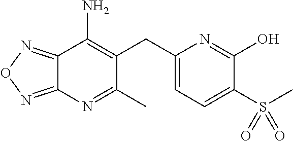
C12=NON=C1N=C(C)C(CC1=CC=C(S(C)(=O)=O)C(O)=N1)=C2N
